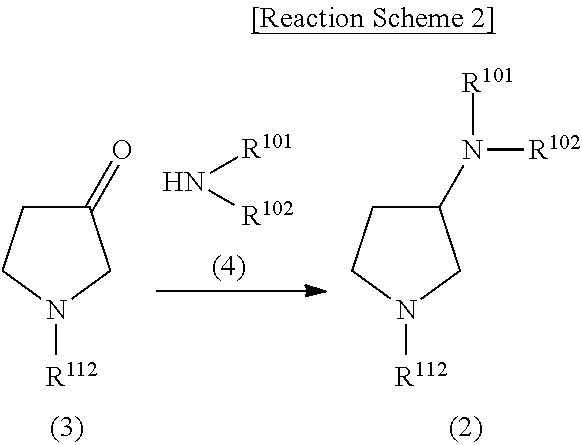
C1(N([R102])[R101])CCN([R112])C1.C1(=O)CCN([R112])C1.[R101]N[R102]
